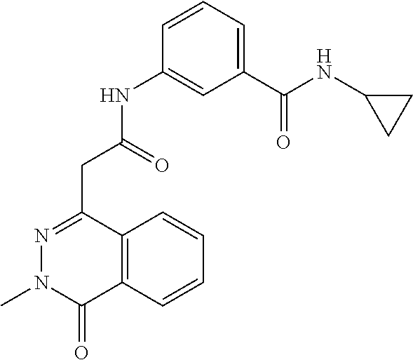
C12=C(C=CC=C1)C(=O)N(C)N=C2CC(=O)NC1=CC(C(NC2CC2)=O)=CC=C1
